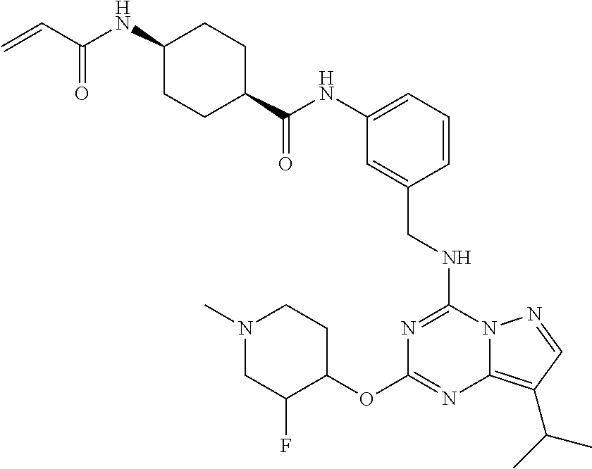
N1(C)CC(F)C(OC2=NC3=C(C(C)C)C=NN3C(NCC3=CC(NC(C4CCC(NC(C=C)=O)CC4)=O)=CC=C3)=N2)CC1
